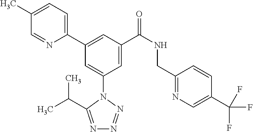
C1=C(C)C=NC(C2=CC(C(NCC3=NC=C(C(F)(F)F)C=C3)=O)=CC(N3C(C(C)C)=NN=N3)=C2)=C1
